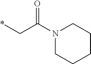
*CC(N1CCCCC1)=O
